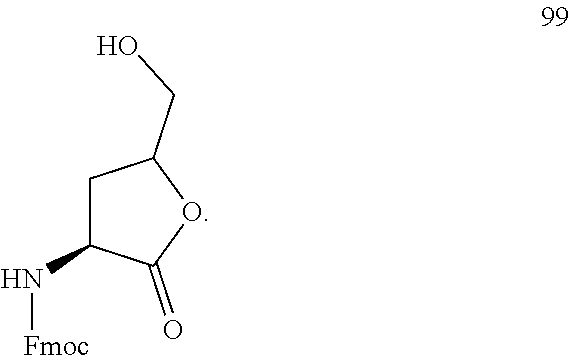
C1C(N[Fmoc])C(=O)OC1CO
